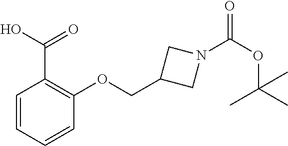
C1=CC=CC(OCC2CN(C(OC(C)(C)C)=O)C2)=C1C(O)=O
